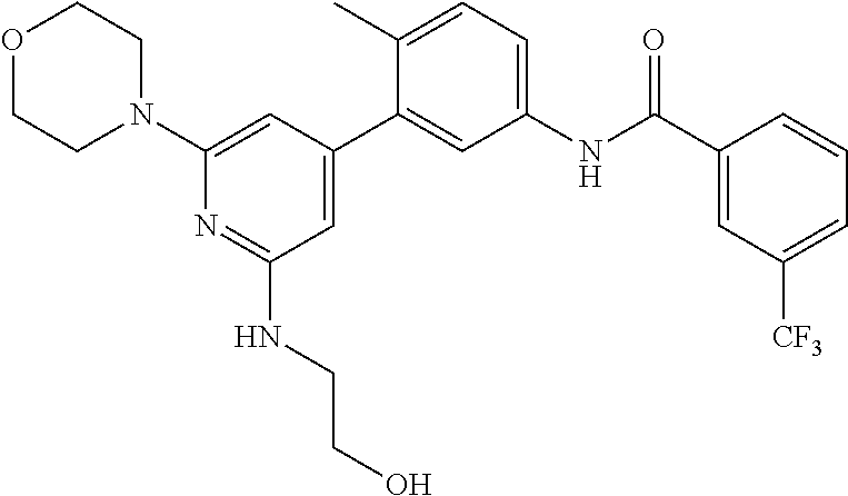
O1CCN(C2=CC(C3=CC(NC(C4=CC([CF3])=CC=C4)=O)=CC=C3C)=CC(NCCO)=N2)CC1
